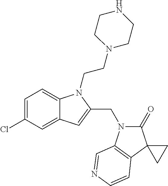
C1=C(Cl)C=C2C(=C1)N(CCN1CCNCC1)C(CN1C(=O)C3(C4=C1C=NC=C4)CC3)=C2
